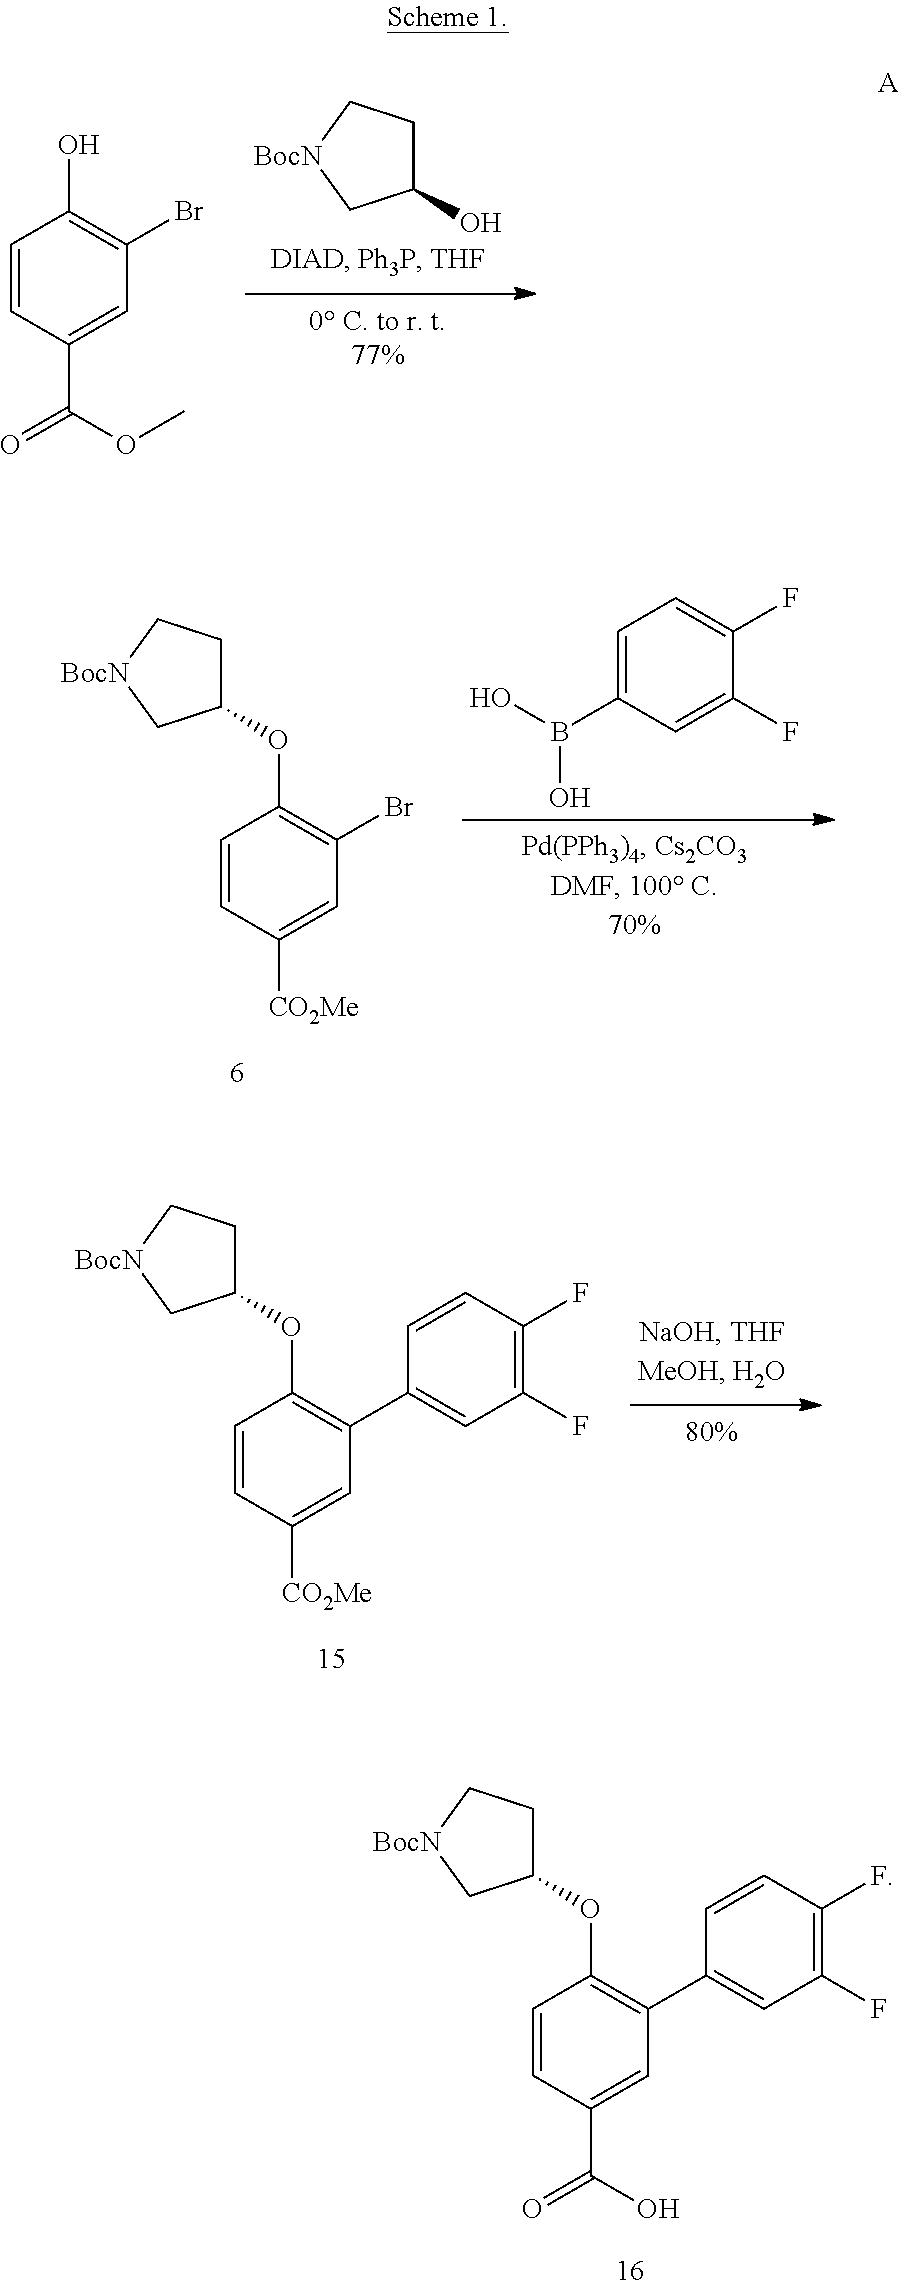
C1(O)CC[BocN]C1.C1=CC(C(OC)=O)=CC(Br)=C1O.C1=C(B(O)O)C=C(F)C(F)=C1.C1(OC2=C(Br)C=C([CO2Me])C=C2)CC[BocN]C1.C1(OC2=C(C3=CC(F)=C(F)C=C3)C=C([CO2Me])C=C2)CC[BocN]C1.C1(OC2=C(C3=CC(F)=C(F)C=C3)C=C(C(O)=O)C=C2)CC[BocN]C1
